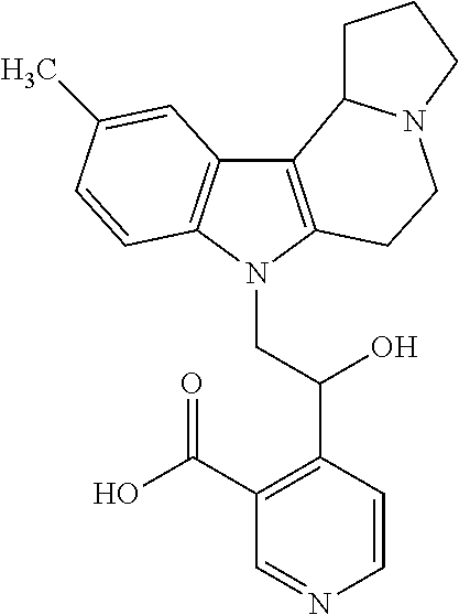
C12=C(N(CC(C3=C(C(O)=O)C=NC=C3)O)C3=C1C=C(C)C=C3)CCN1C2CCC1
